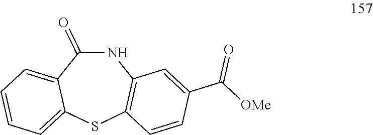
N1C(=O)C2=CC=CC=C2SC2=C1C=C(C([OMe])=O)C=C2
